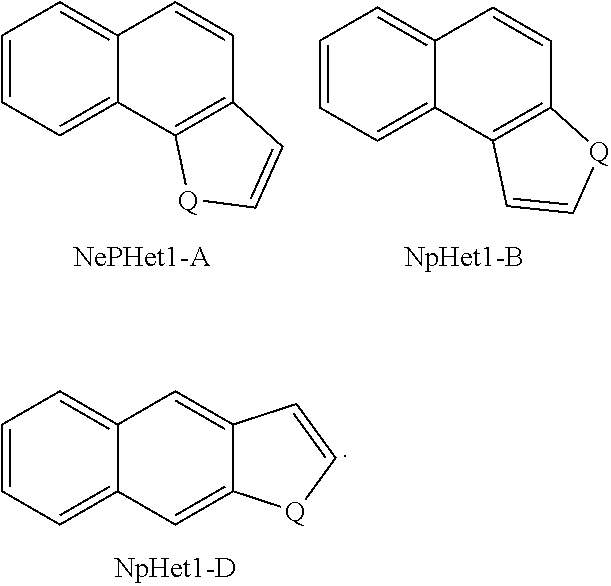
C1=CC=C2C(=C1)C=C1C(=C2)[Q]C=C1.C1=CC=C2C(=C1)C=CC1=C2[Q]C=C1.C1=CC=C2C(=C1)C=CC1=C2C=C[Q]1
